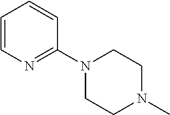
C1=CN=C(N2CCN(C)CC2)C=C1
